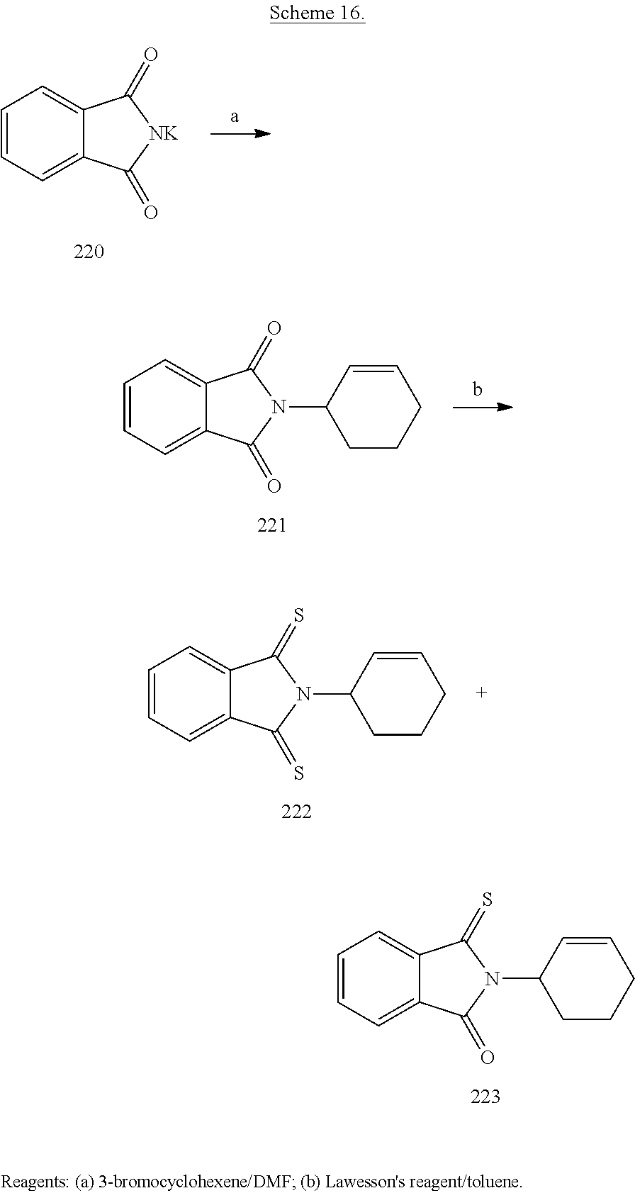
C1=CC=C2C(=C1)C(=S)N(C1CCCC=C1)C2=O.C1=CC=C2C(=C1)C(=O)[NK]C2=O.C1=CC=C2C(=C1)C(=O)N(C1CCCC=C1)C2=O.C1=CC=C2C(=C1)C(=S)N(C1CCCC=C1)C2=S
